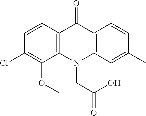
C12=C(N(CC(=O)O)C3=C(C1=O)C=CC(C)=C3)C(OC)=C(Cl)C=C2
